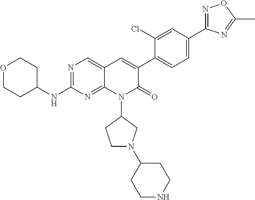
N1=C(C2=CC=C(C3=CC4=CN=C(NC5CCOCC5)N=C4N(C4CCN(C5CCNCC5)C4)C3=O)C(Cl)=C2)N=C(C)O1
